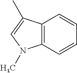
C12=C(C=CC=C1)N(C)C=C2C
